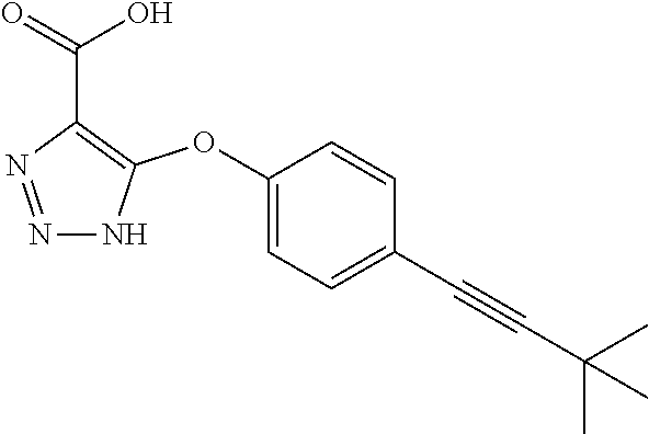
C1(OC2=C(C(=O)O)N=NN2)=CC=C(C#CC(C)(C)C)C=C1
